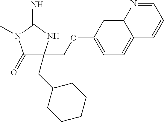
C1(=O)C(CC2CCCCC2)(COC2=CC=C3C(=C2)N=CC=C3)NC(=N)N1C
